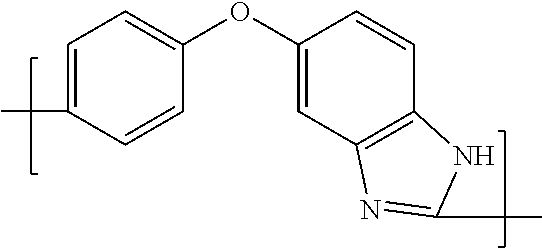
C1(OC2=CC3=C(C=C2)NC(C)=N3)=CC=C(C)C=C1
